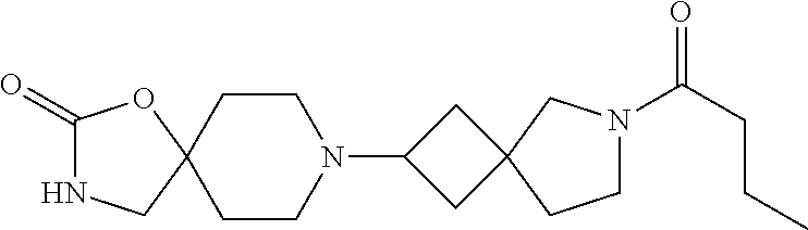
C1(=O)NCC2(O1)CCN(C1CC3(C1)CN(C(CCC)=O)CC3)CC2
